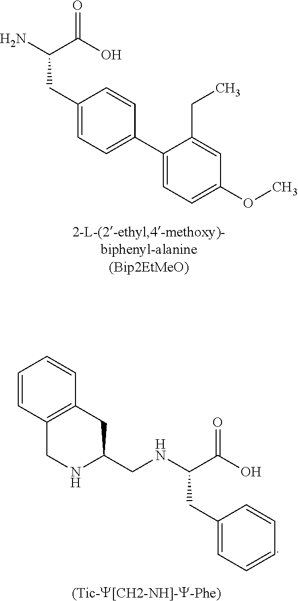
NC(C(O)=O)CC1=CC=C(C2=CC=C(OC)C=C2CC)C=C1.C1=CC2=C(C=C1)CC(CNC(C(O)=O)CC1=CC=CC=C1)NC2
